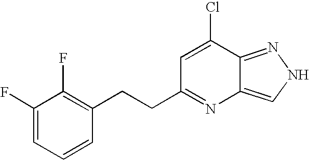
C1(F)=CC=CC(CCC2=NC3=CNN=C3C(Cl)=C2)=C1F
